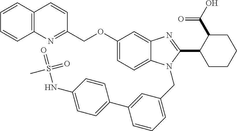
C1(COC2=CC=C3N(CC4=CC=CC(C5=CC=C(NS(=O)(=O)C)C=C5)=C4)C(C4CCCCC4C(O)=O)=NC3=C2)=NC2=C(C=C1)C=CC=C2
